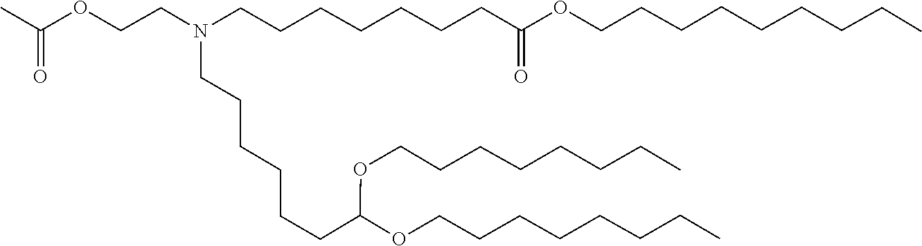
C(CC)CCCCCOC(CCCCCCN(CCCCCCCC(OCCCCCCCCC)=O)CCOC(=O)C)OCCCCCCCC
